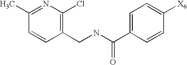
C1(C)=NC(Cl)=C(CNC(C2=CC=C([X6])C=C2)=O)C=C1
